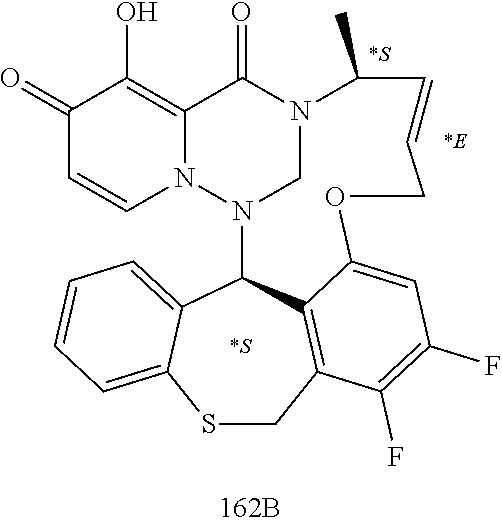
C1(=O)C=CN2C(=C1O)C(=O)N1CN2C2C3=CC=CC=C3SCC3=C2C(=CC(F)=C3F)OCC=CC1C.[*S].[*E].[*S]
